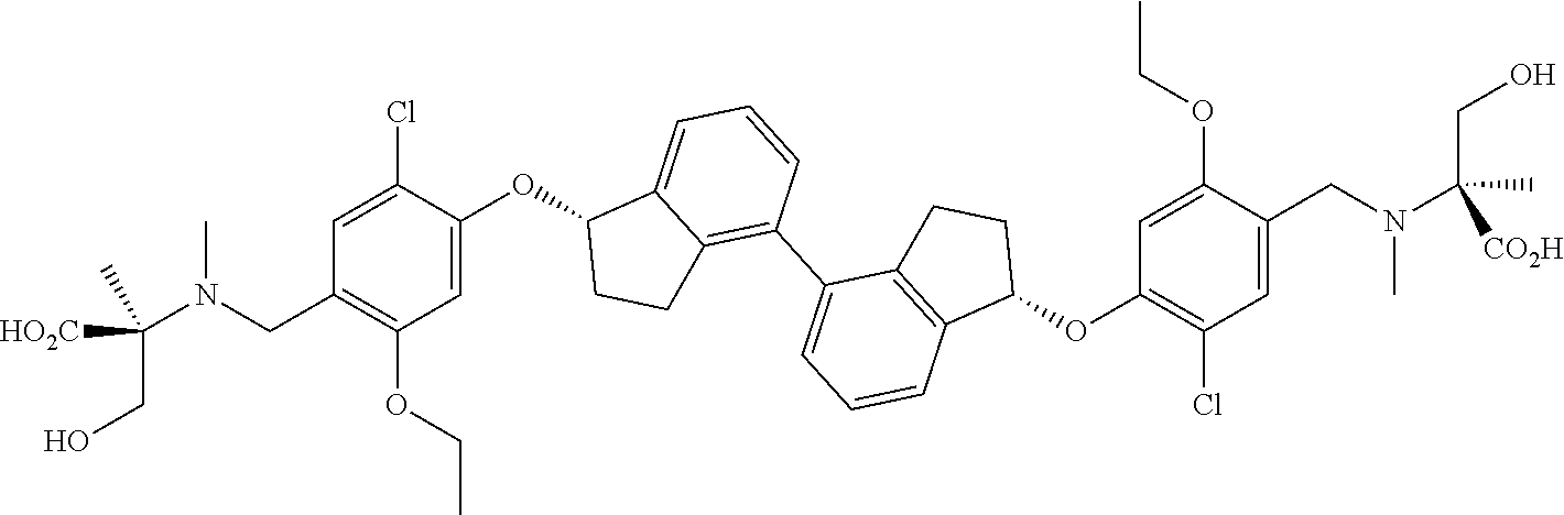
C1=C(OC2C3=CC=CC(C4=CC=CC5=C4CCC5OC4=C(Cl)C=C(CN(C(C)(CO)[CO2H])C)C(OCC)=C4)=C3CC2)C(Cl)=CC(CN(C([HO2C])(CO)C)C)=C1OCC
